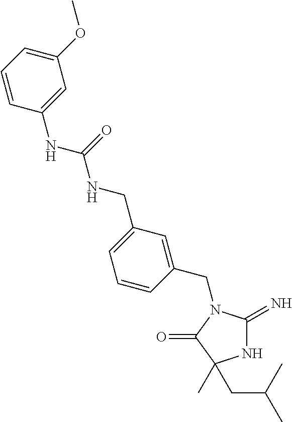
N1C(=N)N(CC2=CC(CNC(NC3=CC(OC)=CC=C3)=O)=CC=C2)C(=O)C1(C)CC(C)C
